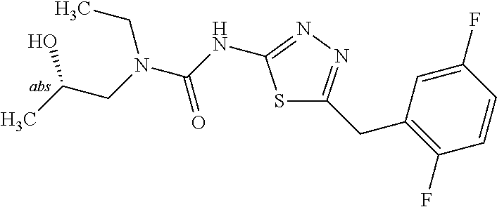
C(N(C(NC1=NN=C(CC2=C(F)C=CC(F)=C2)S1)=O)CC)C(C)O
